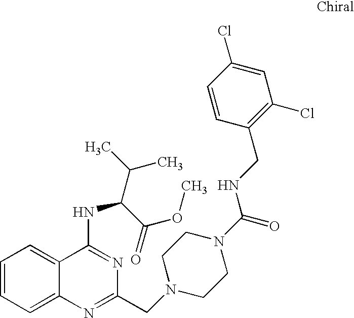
C1=CC=C2C(=C1)C(NC(C(C)C)C(=O)OC)=NC(CN1CCN(C(=O)NCC3=C(Cl)C=C(Cl)C=C3)CC1)=N2
